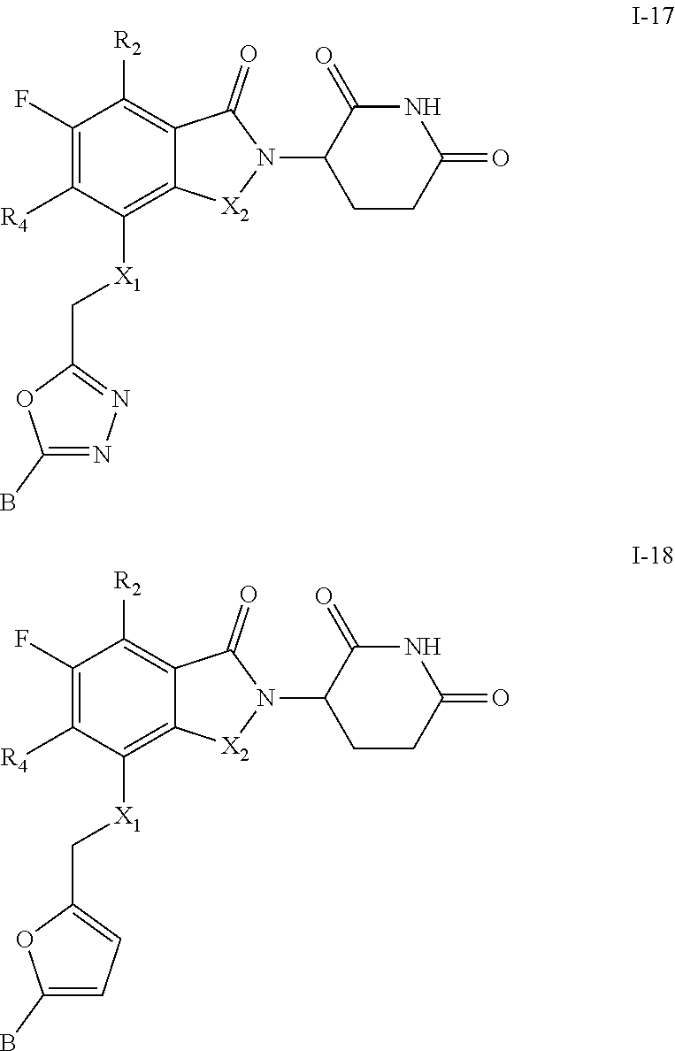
C1(F)=C([R4])C([X1]CC2=NN=C(B)O2)=C2C(=C1[R2])C(=O)N(C1C(=O)NC(=O)CC1)[X2]2.C1(F)=C([R4])C([X1]CC2=CC=C(B)O2)=C2C(=C1[R2])C(=O)N(C1C(=O)NC(=O)CC1)[X2]2
